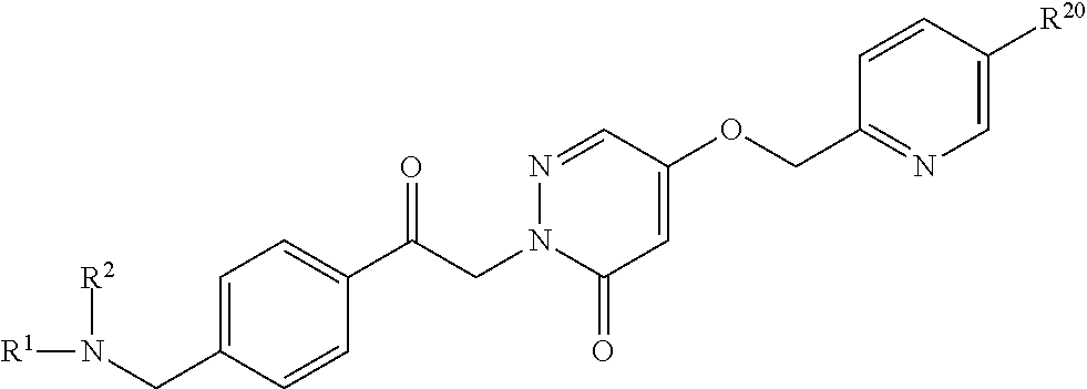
C1=C(CN([R1])[R2])C=CC(C(=O)CN2C(=O)C=C(OCC3=NC=C([R20])C=C3)C=N2)=C1
